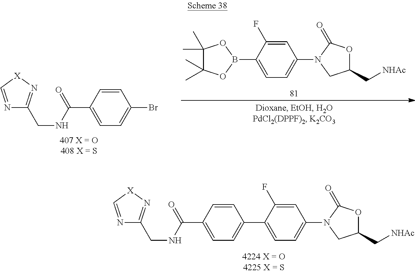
C1(C)(C)C(C)(C)OB(C2=CC=C(N3CC(C[NHAc])OC3=O)C=C2F)O1.C(NC(C1=CC=C(Br)C=C1)=O)C1=N[X]C=N1.C(NC(C1=CC=C(C2=CC=C(N3CC(C[NHAc])OC3=O)C=C2F)C=C1)=O)C1=N[X]C=N1
